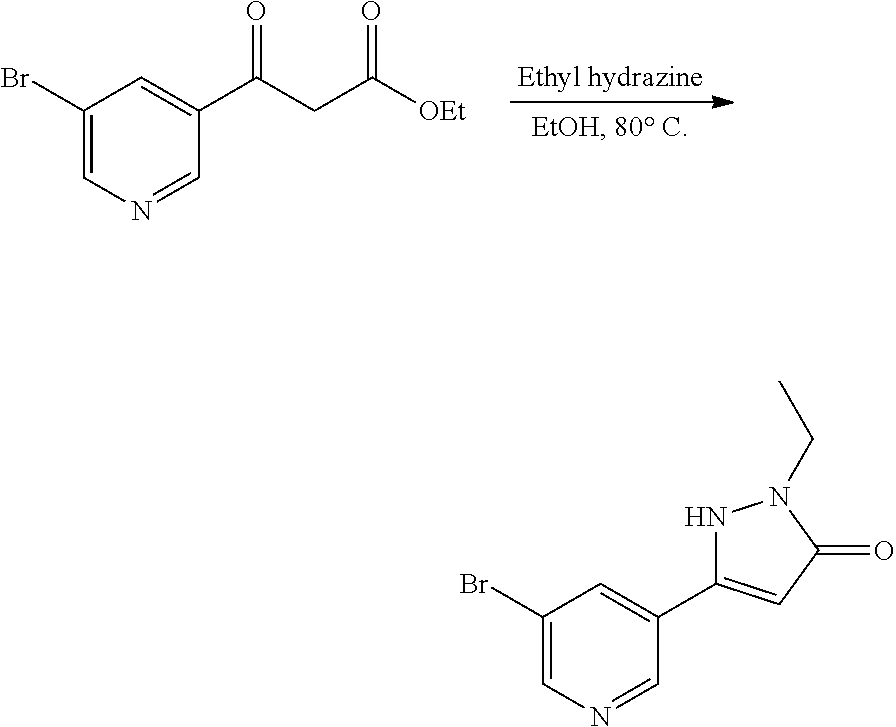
C1(Br)=CN=CC(C(CC([OEt])=O)=O)=C1.C1(Br)=CN=CC(C2=CC(=O)N(CC)N2)=C1
